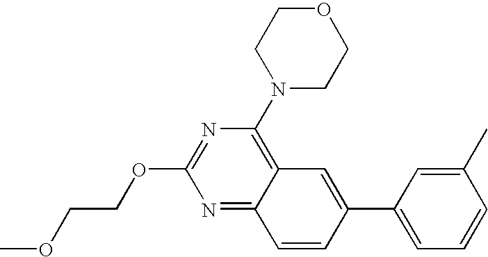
N1=C(OCCOC)N=C2C(=C1N1CCOCC1)C=C(C1=CC=CC(C)=C1)C=C2
